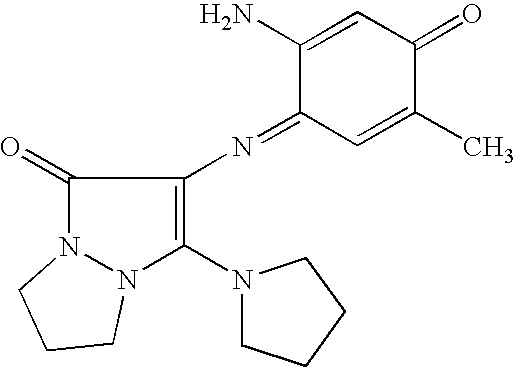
C1(=O)N2N(C(N3CCCC3)=C1N=C1C=C(C)C(=O)C=C1N)CCC2
